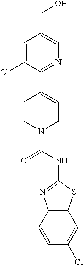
C1=C(Cl)C(C2=CCN(C(NC3=NC4=C(S3)C=C(Cl)C=C4)=O)CC2)=NC=C1CO
